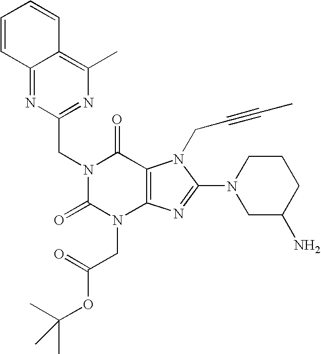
C12=NC(CN3C(=O)N(CC(OC(C)(C)C)=O)C4=C(C3=O)N(CC#CC)C(N3CC(N)CCC3)=N4)=NC(C)=C1C=CC=C2
